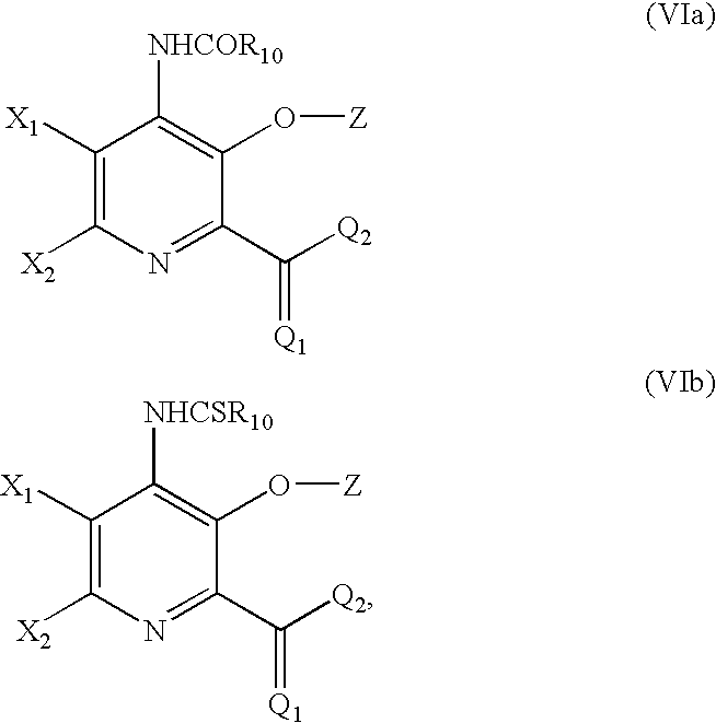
C1([X1])=C([X2])N=C(C([Q2])=[Q1])C(O[Z])=C1[NHCOR10].C1([X1])=C([X2])N=C(C([Q2])=[Q1])C(O[Z])=C1[NHCSR10]
